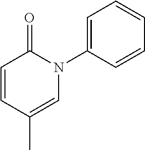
C1=C(N2C(=O)C=CC(C)=C2)C=CC=C1
